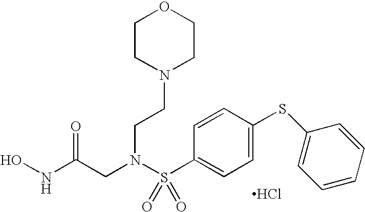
N(C(CN(S(C1=CC=C(SC2=CC=CC=C2)C=C1)(=O)=O)CCN1CCOCC1)=O)O.Cl
